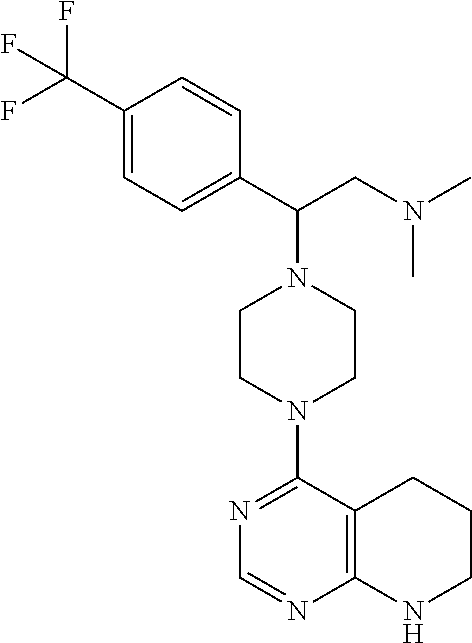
C1(C(F)(F)F)=CC=C(C(CN(C)C)N2CCN(C3=NC=NC4=C3CCCN4)CC2)C=C1
